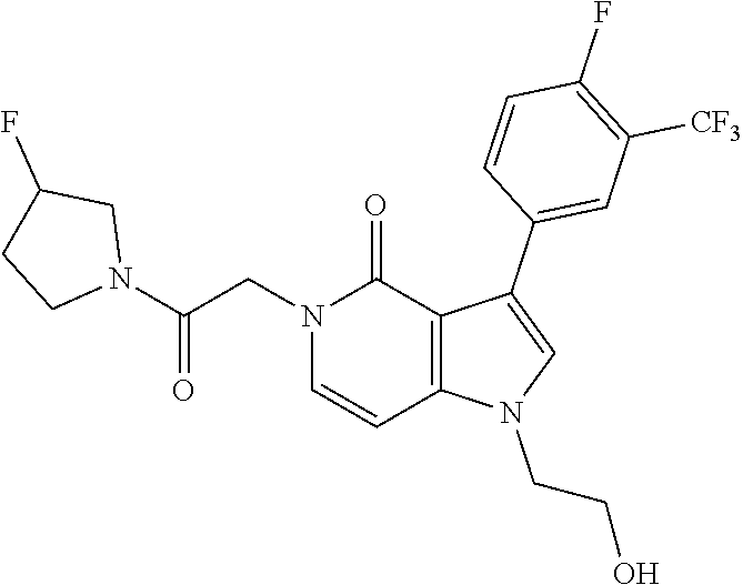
C12=C(N(CCO)C=C1C1=CC([CF3])=C(F)C=C1)C=CN(CC(N1CC(F)CC1)=O)C2=O
